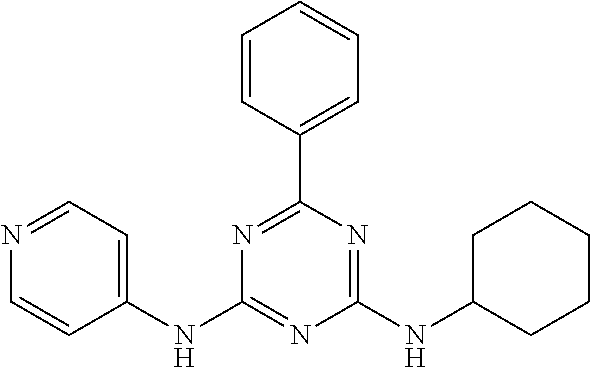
C1(NC2=CC=NC=C2)=NC(NC2CCCCC2)=NC(C2=CC=CC=C2)=N1
